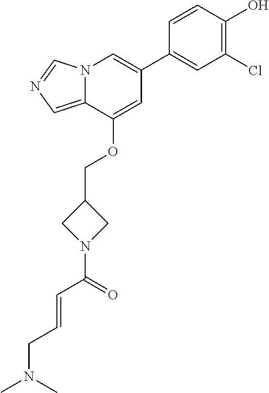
C1=CC(O)=C(Cl)C=C1C1=CN2C(=CN=C2)C(OCC2CN(C(=O)C=CCN(C)C)C2)=C1
